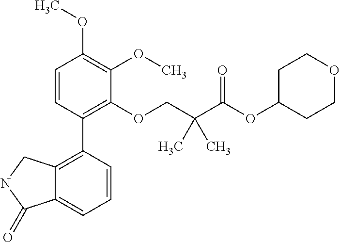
C1=CC(C2=C3C(=CC=C2)C(=O)NC3)=C(OCC(C(OC2CCOCC2)=O)(C)C)C(OC)=C1OC
